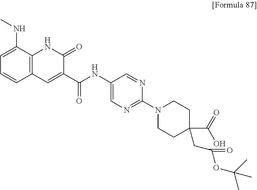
C1=C(NC)C2=C(C=C1)C=C(C(NC1=CN=C(N3CCC(CC(OC(C)(C)C)=O)(C(=O)O)CC3)N=C1)=O)C(=O)N2
